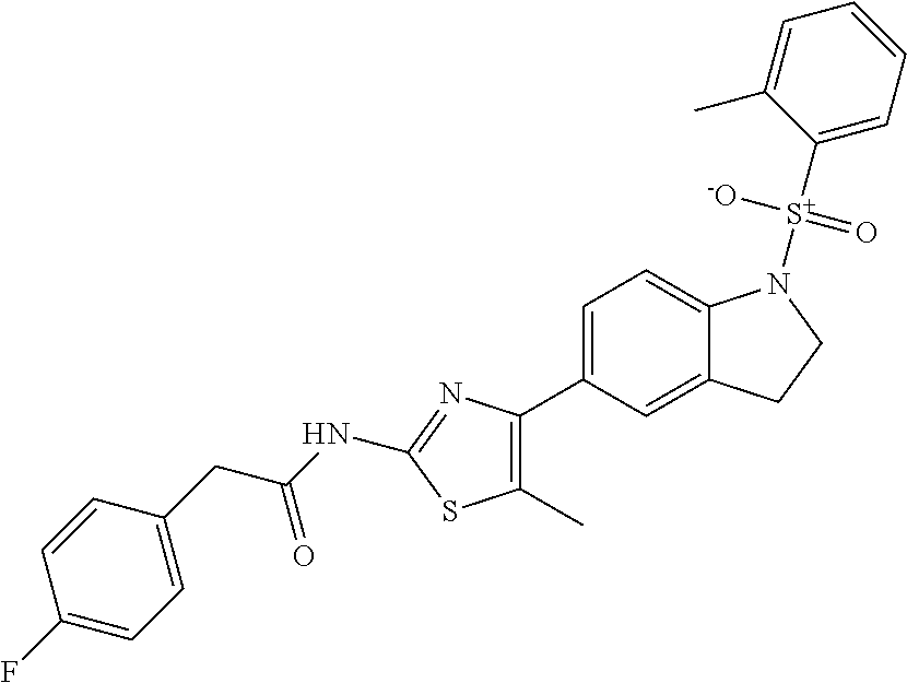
C1=C(C2=C(C)SC(NC(CC3=CC=C(F)C=C3)=O)=N2)C=C2C(=C1)N([S+](C1=CC=CC=C1C)([-O])=O)CC2
